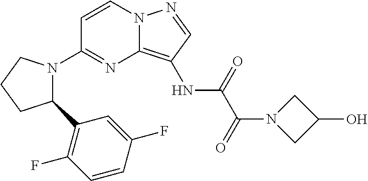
C1=CN2C(=C(NC(C(=O)N3CC(O)C3)=O)C=N2)N=C1N1C(C2=C(F)C=CC(F)=C2)CCC1
